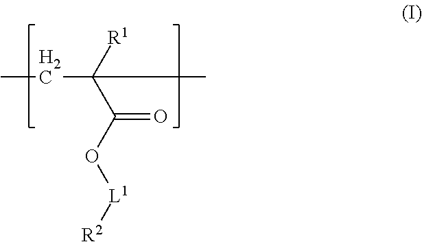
CCC(C(O[L1][R2])=O)([R1])C
